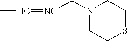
N1(C[NO]=CC)CCSCC1
